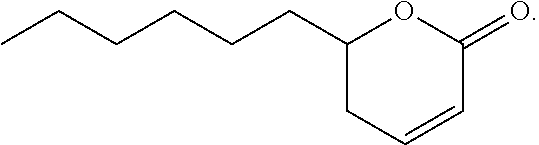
C1(=O)C=CCC(CCCCCC)O1
